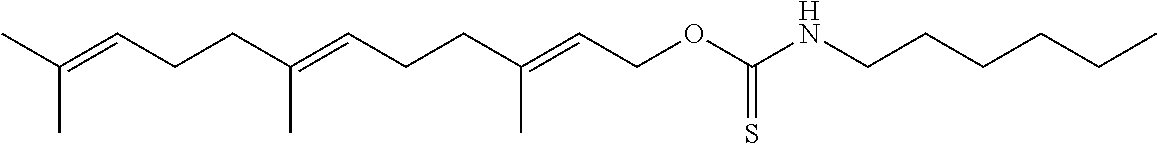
CC(=CCCC(=CCCC(=CCOC(NCCCCCC)=S)C)C)C
